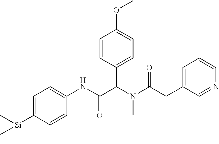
C1=C([Si](C)(C)C)C=CC(NC(C(N(C(=O)CC2=CC=CN=C2)C)C2=CC=C(OC)C=C2)=O)=C1
